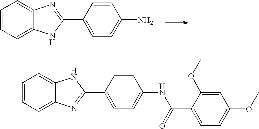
C1=CC=C2C(=C1)N=C(C1=CC=C(N)C=C1)N2.C1=CC=C2C(=C1)NC(C1=CC=C(NC(C3=CC=C(OC)C=C3OC)=O)C=C1)=N2
